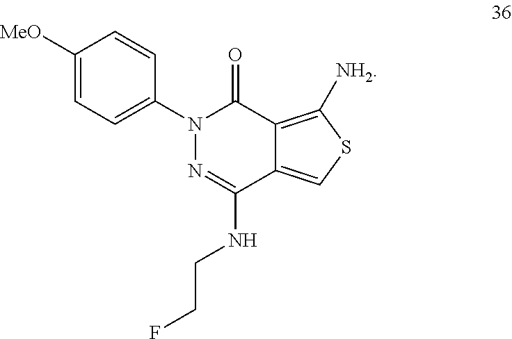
C1([MeO])=CC=C(N2N=C(NCCF)C3=CSC([NH2])=C3C2=O)C=C1
